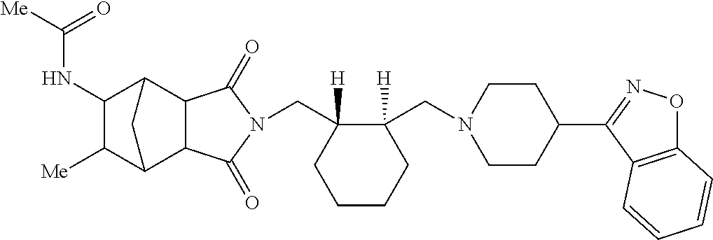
C(C1([H])CCCCC1(CN1CCC(C2=NOC3=C2C=CC=C3)CC1)[H])N1C(=O)C2C3C([Me])C(NC([Me])=O)C(C2C1=O)C3
